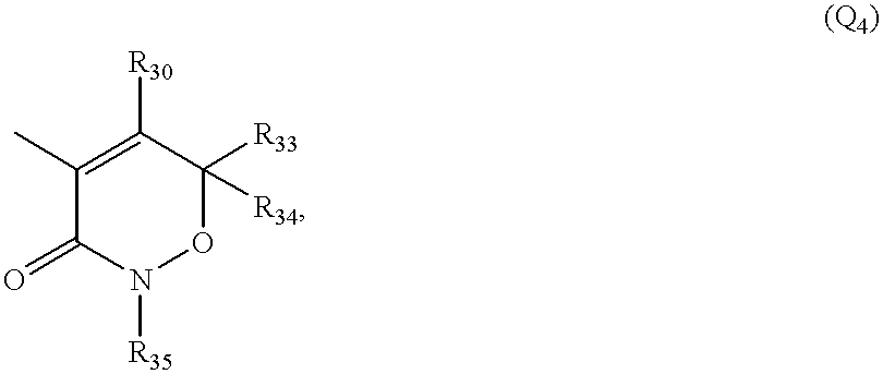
C1(C)=C([R30])C([R33])([R34])ON([R35])C1=O
